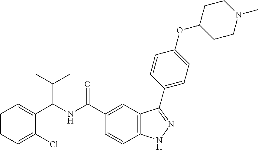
C1=CC=C(Cl)C(C(NC(C2=CC3=C(C=C2)NN=C3C2=CC=C(OC3CCN(C)CC3)C=C2)=O)C(C)C)=C1
